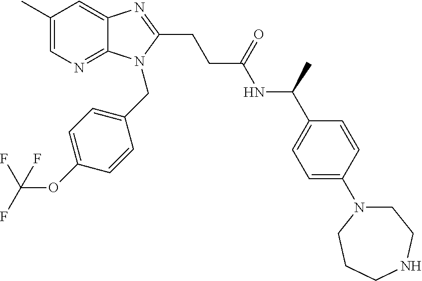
C1(C)=CN=C2C(=C1)N=C(CCC(NC(C1=CC=C(N3CCNCCC3)C=C1)C)=O)N2CC1=CC=C(OC(F)(F)F)C=C1
